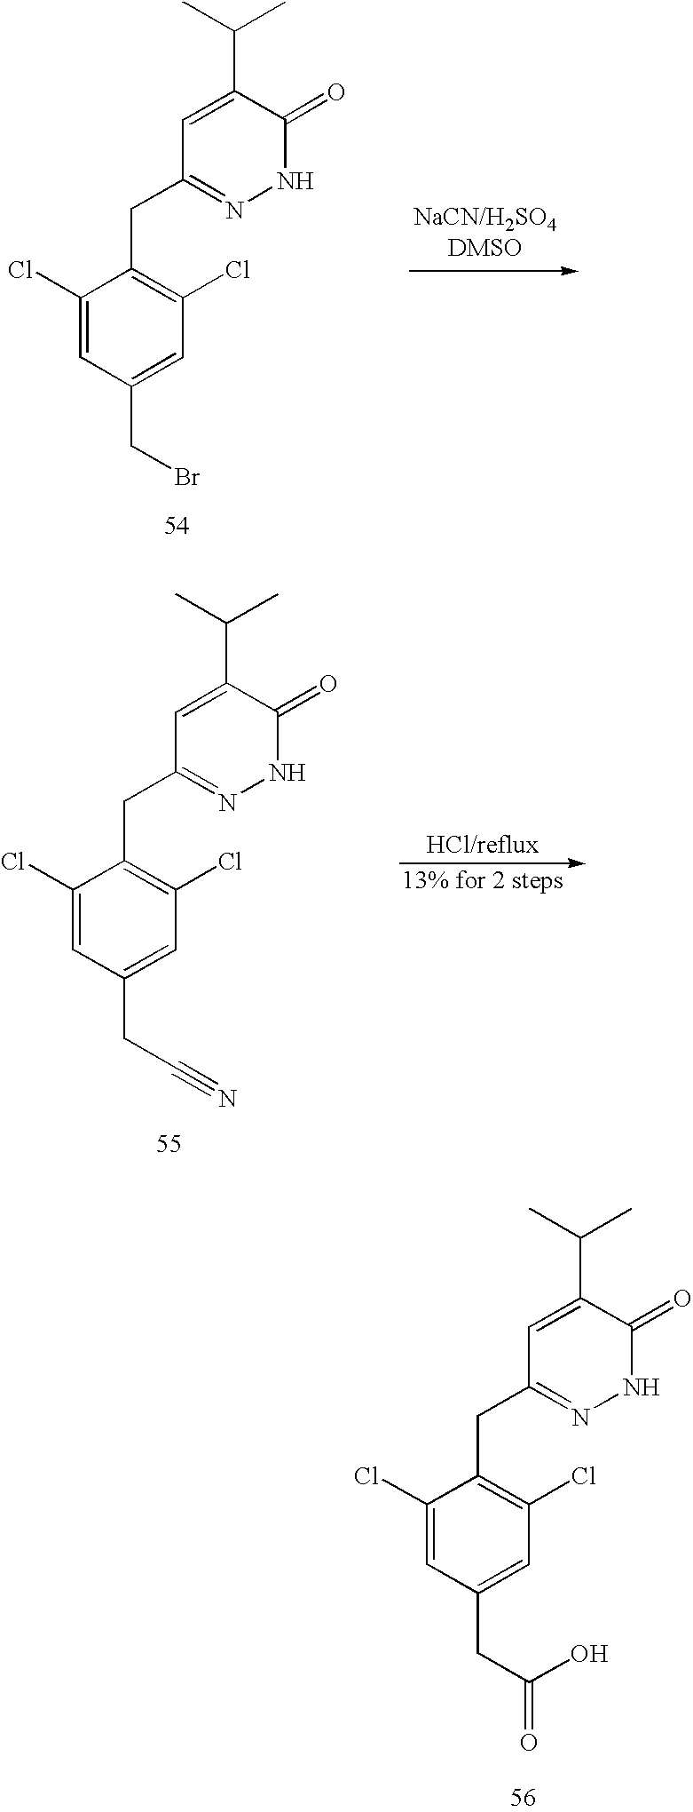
C1(Cl)=CC(CBr)=CC(Cl)=C1CC1=NNC(=O)C(C(C)C)=C1.C1(Cl)=CC(CC#N)=CC(Cl)=C1CC1=NNC(=O)C(C(C)C)=C1.C1(Cl)=CC(CC(=O)O)=CC(Cl)=C1CC1=NNC(=O)C(C(C)C)=C1
